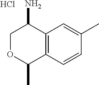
C1OC(C)C2=C(C1N)C=C(C)C=C2.Cl
